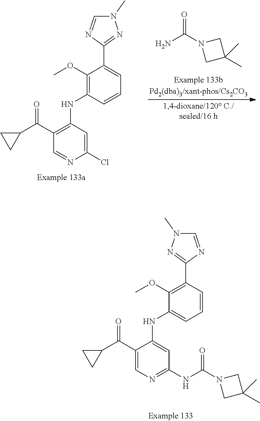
C1=NC(C2=C(OC)C(NC3=CC(NC(N4CC(C)(C)C4)=O)=NC=C3C(C3CC3)=O)=CC=C2)=NN1C.N1(C)C=NC(C2=CC=CC(NC3=C(C(C4CC4)=O)C=NC(Cl)=C3)=C2OC)=N1.NC(N1CC(C)(C)C1)=O
